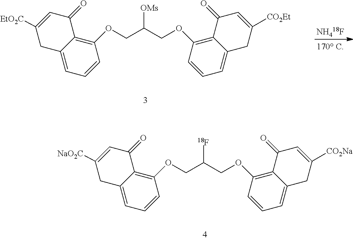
C1(OCC(COC2=C3C(=CC=C2)CC([NaO2C])=CC3=O)[18F])=C2C(=CC=C1)CC([CO2Na])=CC2=O.C1(OCC(COC2=C3C(=CC=C2)CC([EtO2C])=CC3=O)[OMs])=C2C(=CC=C1)CC([CO2Et])=CC2=O.[NH418F]
